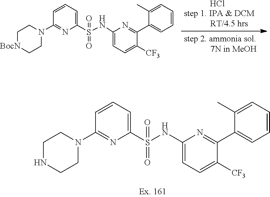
Cl.C1[BocN]CCN(C2=NC(S(NC3=CC=C([CF3])C(C4=CC=CC=C4C)=N3)(=O)=O)=CC=C2)C1.C1NCCN(C2=NC(S(NC3=CC=C([CF3])C(C4=CC=CC=C4C)=N3)(=O)=O)=CC=C2)C1
